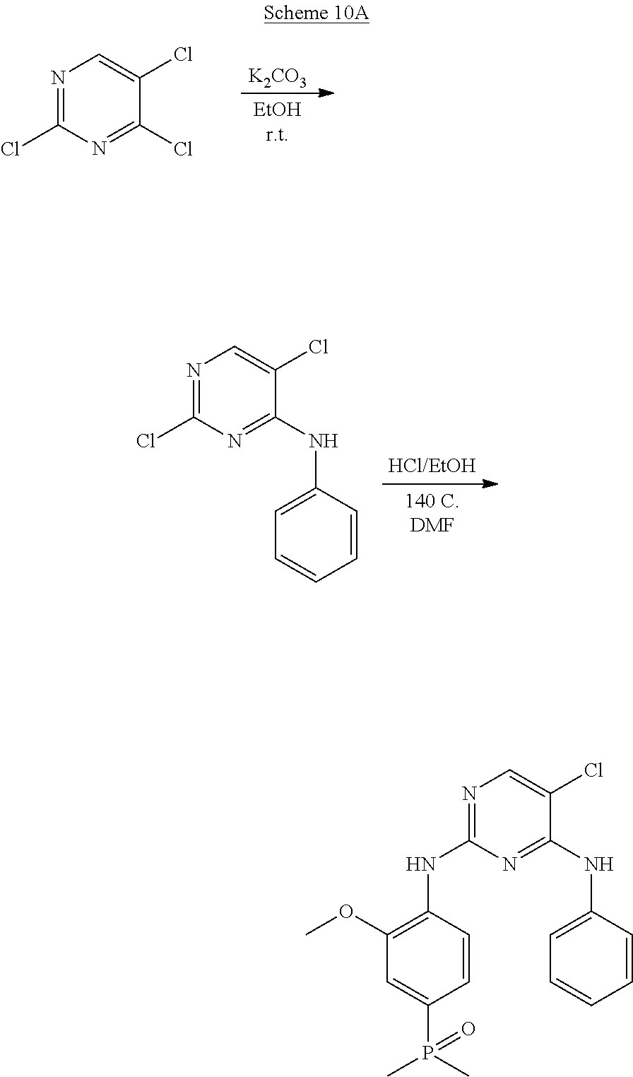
N1=C(Cl)N=C(Cl)C(Cl)=C1.[K2CO3].N1=C(Cl)N=C(NC2=CC=CC=C2)C(Cl)=C1.[HCl/EtOH].N1=C(NC2=C(OC)C=C(P(C)(C)=O)C=C2)N=C(NC2=CC=CC=C2)C(Cl)=C1
